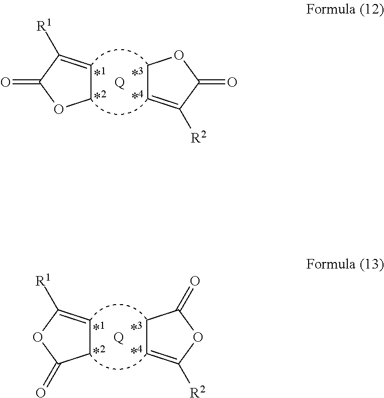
C1C=C([R1])C(=O)O1.C1=C([R2])C(=O)OC1.[Q].C1C=C([R1])OC1=O.C1=C([R2])OC(=O)C1.[Q]
